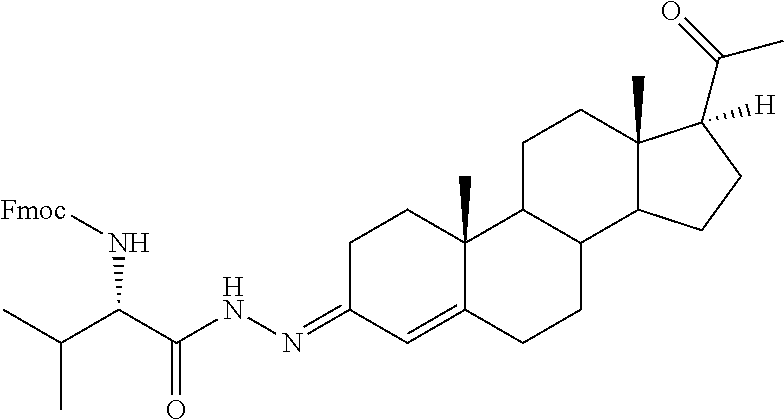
C1C(=NNC(C(C(C)C)N[Fmoc])=O)C=C2C(C)(C1)C1C(CC2)C2C(C)(CC1)C([H])(C(=O)C)CC2
